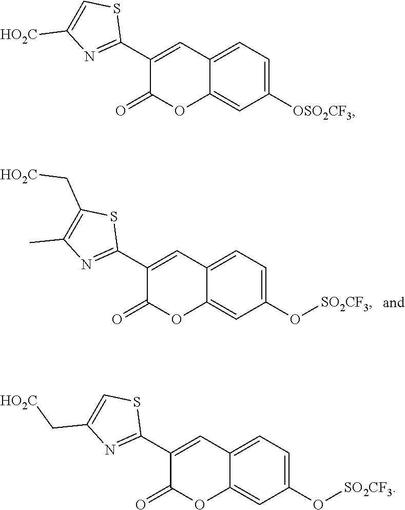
C1(C2=CC3=CC=C(O[SO2CF3])C=C3OC2=O)=NC(C)=C(C[HO2C])S1.C1(C2=CC3=CC=C([OSO2CF3])C=C3OC2=O)=NC([HO2C])=CS1.C1(C2=CC3=CC=C(O[SO2CF3])C=C3OC2=O)=NC(C[HO2C])=CS1
